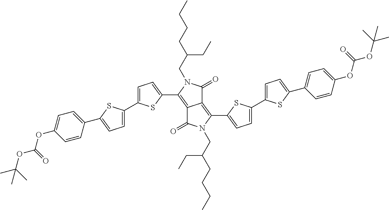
C12=C(C3=CC=C(C4=CC=C(C5=CC=C(OC(=O)OC(C)(C)C)C=C5)S4)S3)N(CC(CC)CCCC)C(=O)C1=C(C1=CC=C(C3=CC=C(C4=CC=C(OC(=O)OC(C)(C)C)C=C4)S3)S1)N(CC(CC)CCCC)C2=O
